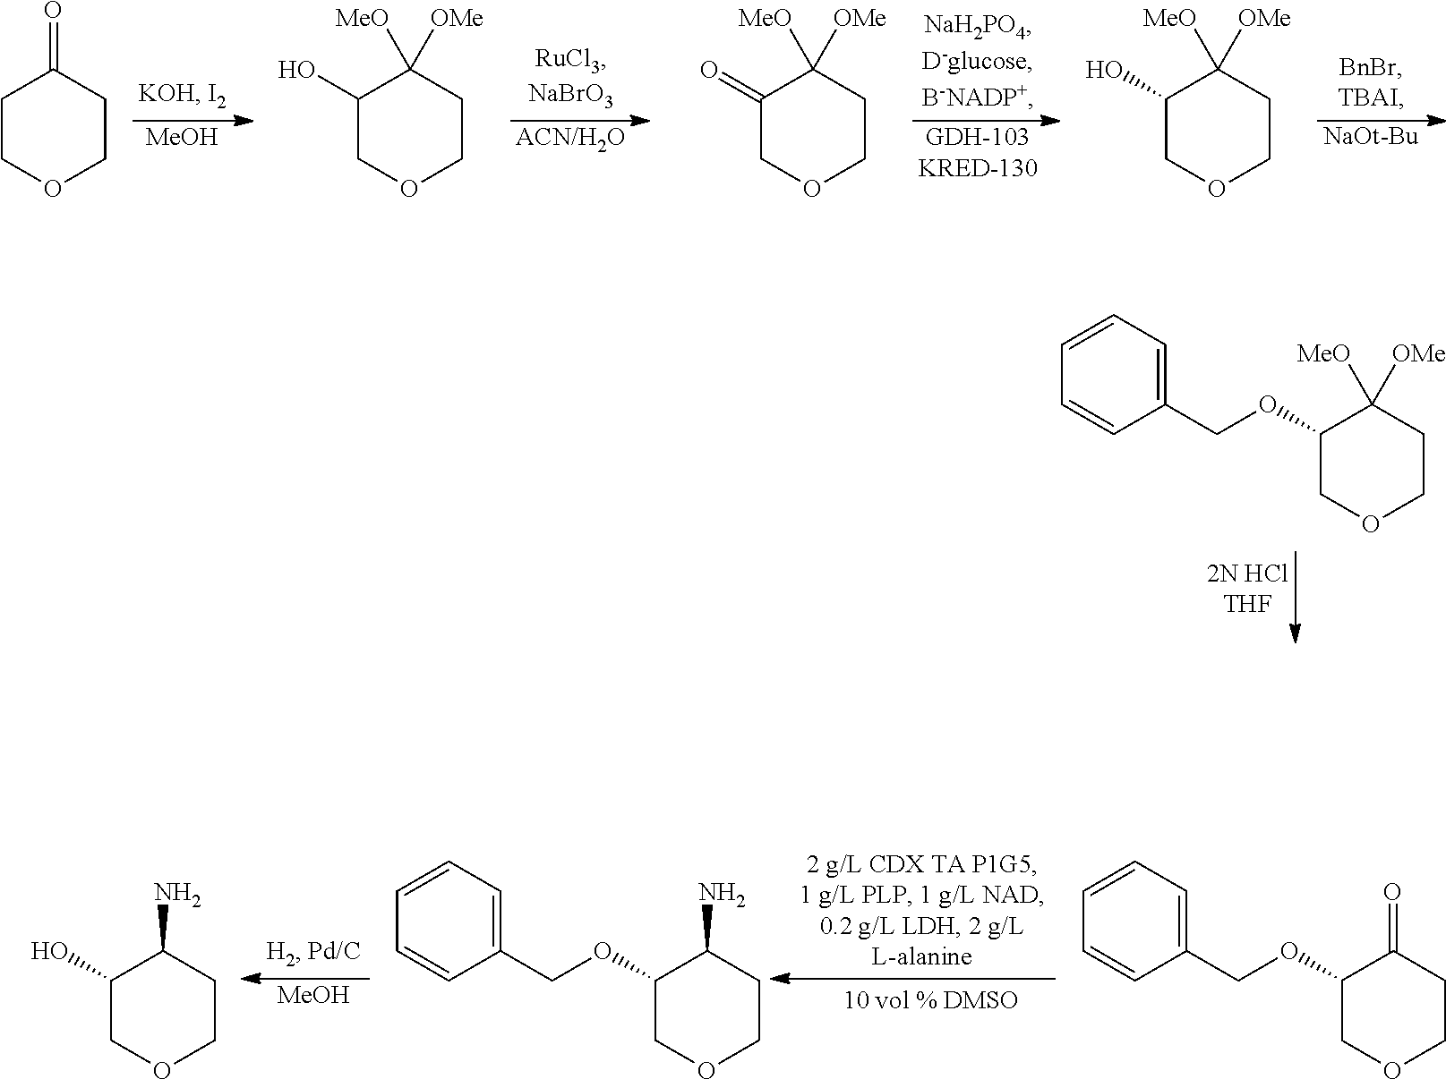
[MeOH].[10 vol % DMSO].C1(O)COCCC1N.C1(OCC2=CC=CC=C2)COCCC1N.C1(OCC2=CC=CC=C2)COCCC1=O.[MeOH].[ACN/H2O].[GDH-103KRED-130].[NaOt-Bu].C1COCCC1=O.C1(O)COCCC1([OMe])[MeO].C1(=O)COCCC1([OMe])[MeO].C1(O)COCCC1([OMe])[MeO].C1(OCC2=CC=CC=C2)COCCC1([OMe])[MeO]
